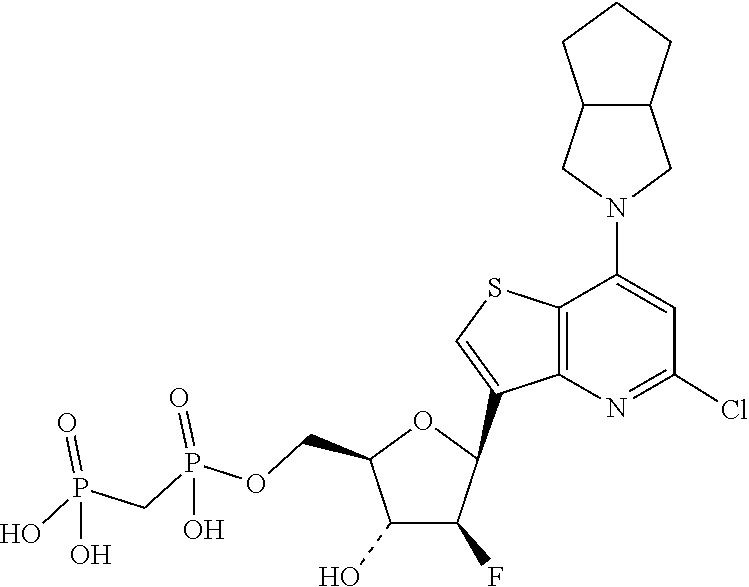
C1(C2C(F)C(O)C(COP(=O)(O)CP(=O)(O)O)O2)=CSC2=C1N=C(Cl)C=C2N1CC2C(C1)CCC2
